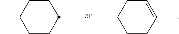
C1CC(C)CCC1C.C1CC(C)=CCC1C
